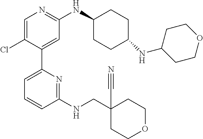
C1=C(Cl)C(C2=CC=CC(NCC3(C#N)CCOCC3)=N2)=CC(NC2CCC(NC3CCOCC3)CC2)=N1
